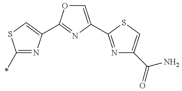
C1=C(C2=NC(C(N)=O)=CS2)N=C(C2=CSC(C)=N2)O1
